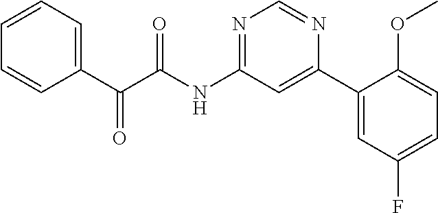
C(NC1=NC=NC(C2=CC(F)=CC=C2OC)=C1)(=O)C(C1=CC=CC=C1)=O
